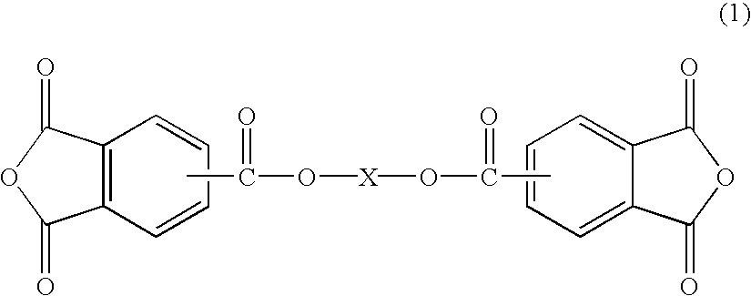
C1=CC=C2C(=C1)C(=O)OC2=O.C12=C(C=CC=C1)C(=O)OC2=O.CC(=O)O[X]OC(=O)C
